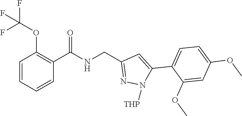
C1=CC=CC(OC(F)(F)F)=C1C(NCC1=NN([THP])C(C2=CC=C(OC)C=C2OC)=C1)=O
